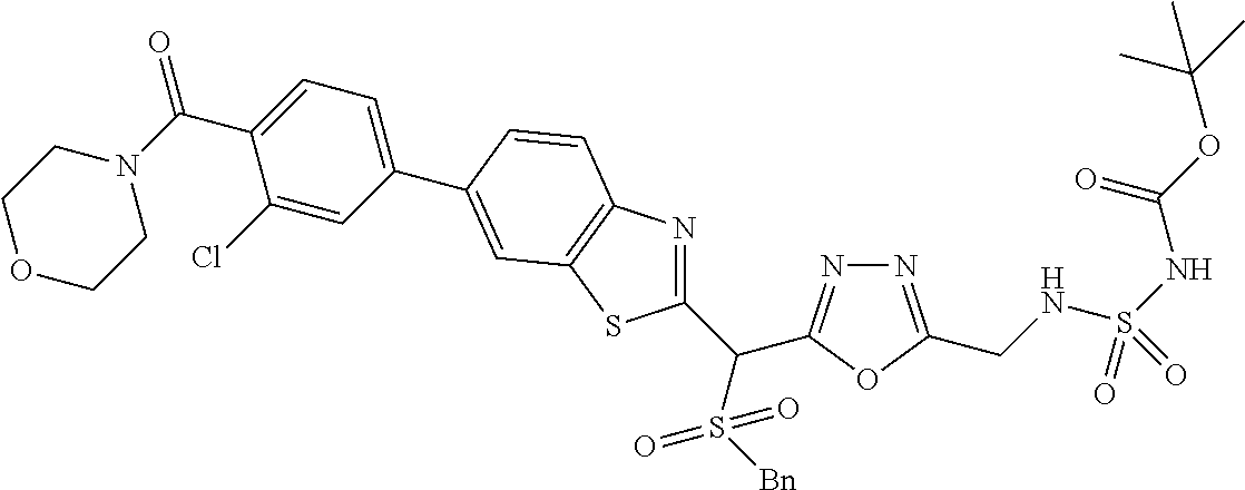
C1(C(S([Bn])(=O)=O)C2=NN=C(CNS(NC(OC(C)(C)C)=O)(=O)=O)O2)=NC2=C(S1)C=C(C1=CC=C(C(N3CCOCC3)=O)C(Cl)=C1)C=C2
